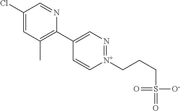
C1(Cl)=CC(C)=C(C2=CN=[N+](CCCS([O-])(=O)=O)C=C2)N=C1
